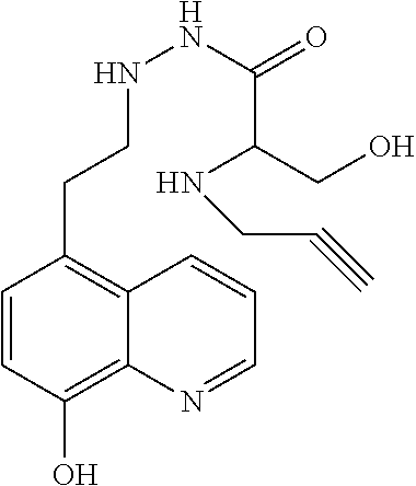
C1=CC(O)=C2C(=C1CCNNC(C(CO)NCC#C)=O)C=CC=N2
